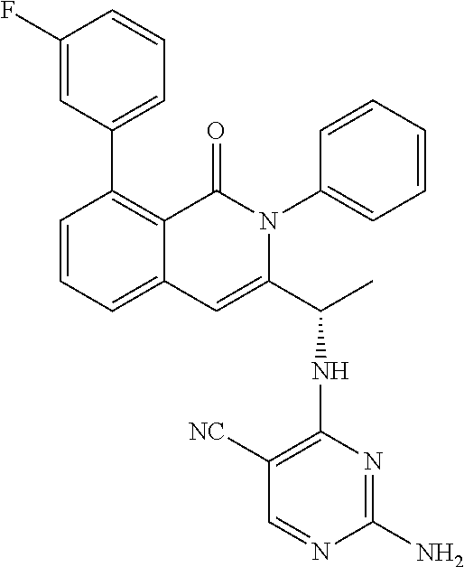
C1(F)=CC(C2=C3C(=CC=C2)C=C(C(C)NC2=C([NC])C=NC(N)=N2)N(C2=CC=CC=C2)C3=O)=CC=C1
